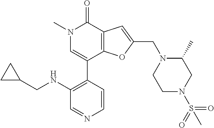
C1C(CNC2=C(C3=CN(C)C(=O)C4=C3OC(CN3CCN(S(=O)(=O)C)CC3C)=C4)C=CN=C2)C1
